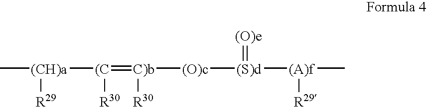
C[(CH)a]([(C](=[C)b]([R30])[(O)c][(S)d](=[(O)e])[(A)f](C)[R29])[R30])[R29]
